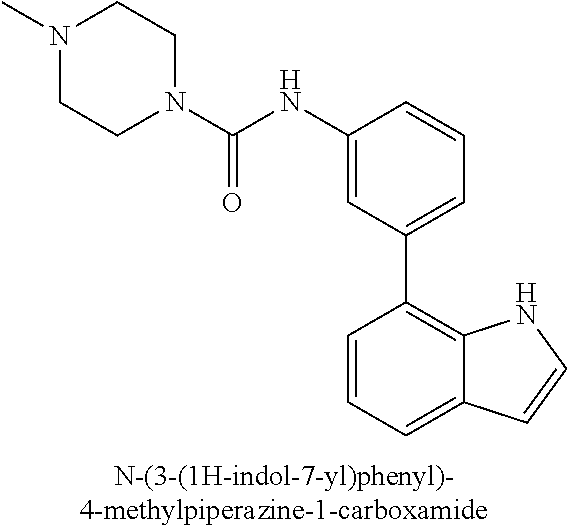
C1(NC(N2CCN(C)CC2)=O)=CC(C2=C3C(=CC=C2)C=CN3)=CC=C1
